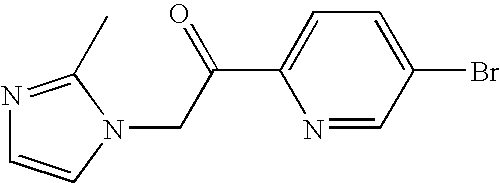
N1=C(C)N(CC(C2=CC=C(Br)C=N2)=O)C=C1
